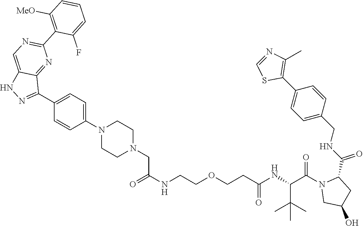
C1=NC(C)=C(C2=CC=C(CNC(=O)C3N(C(C(NC(CCOCCNC(=O)CN4CCN(C5=CC=C(C6=NNC7=CN=C(C8=C([MeO])C=CC=C8F)N=C67)C=C5)CC4)=O)C(C)(C)C)=O)CC(O)C3)C=C2)S1
